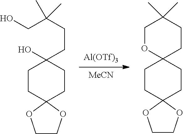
[MeCN].[Al(OTf)3].C1CC2(CCC13OCC(C)(C)CC3)OCCO2.C1CC2(CCC1(O)CCC(CO)(C)C)OCCO2
